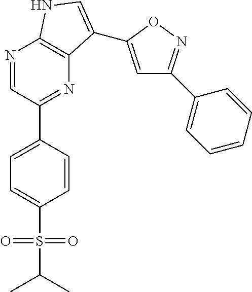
C1=CC(C2=NC3=C(N=C2)NC=C3C2=CC(C3=CC=CC=C3)=NO2)=CC=C1S(C(C)C)(=O)=O
